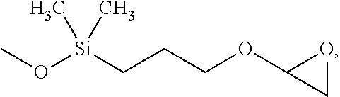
[Si](CCCOC1OC1)(OC)(C)C
